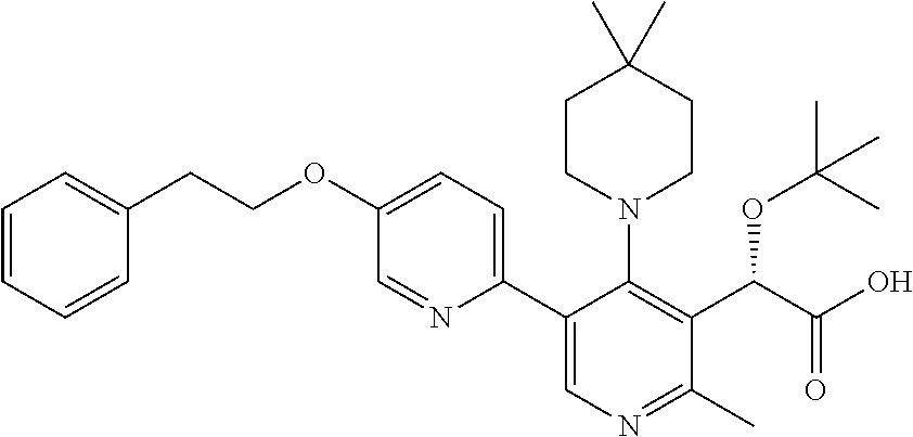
C1=CC=CC(CCOC2=CC=C(C3=CN=C(C)C(C(C(O)=O)OC(C)(C)C)=C3N3CCC(C)(C)CC3)N=C2)=C1
